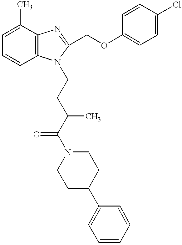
C1=C(C)C2=C(C=C1)N(CCC(C(N1CCC(C3=CC=CC=C3)CC1)=O)C)C(COC1=CC=C(Cl)C=C1)=N2
